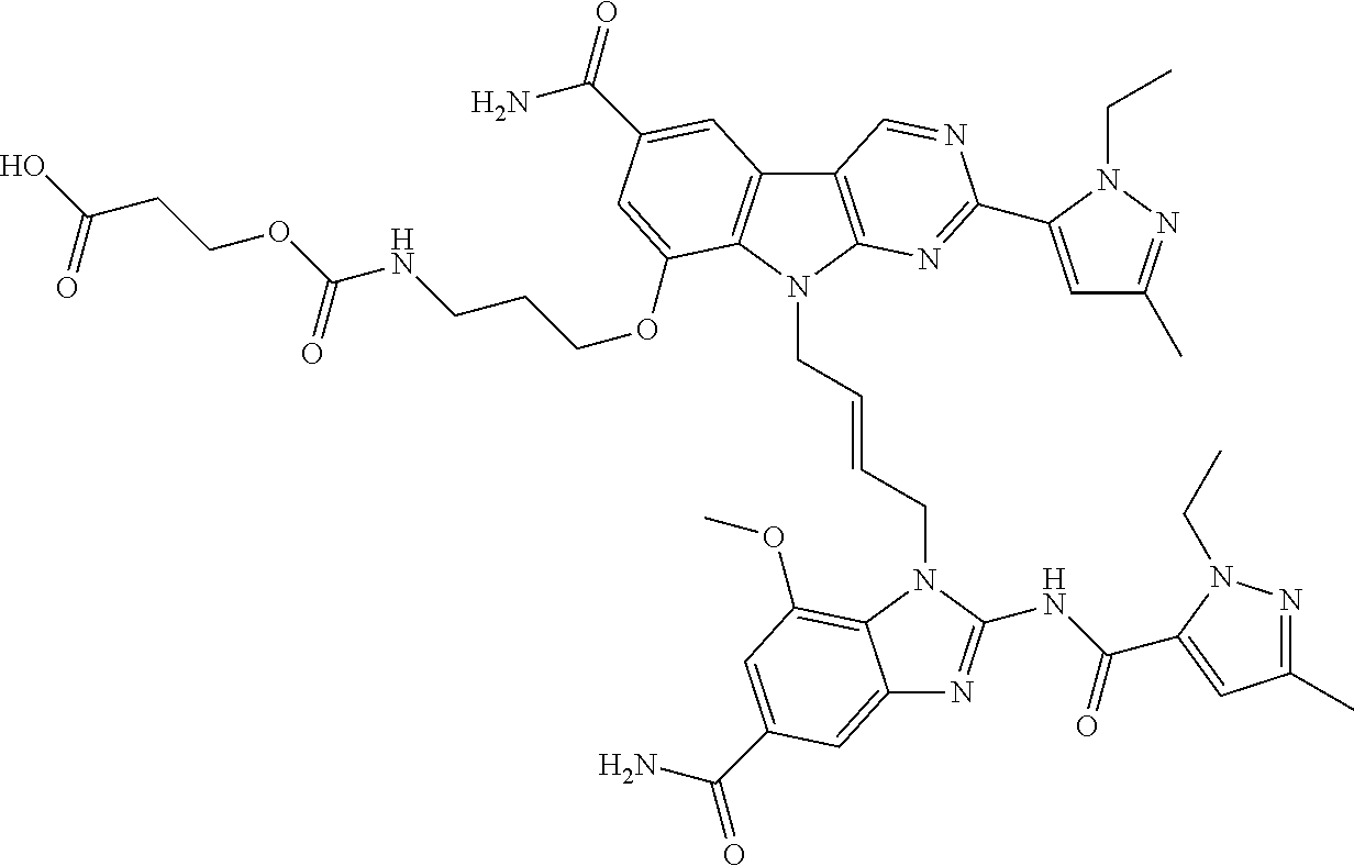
C12=C(N=C(C3=CC(C)=NN3CC)N=C1)N(CC=CCN1C(NC(=O)C3=CC(C)=NN3CC)=NC3=CC(C(N)=O)=CC(OC)=C31)C1=C2C=C(C(=O)N)C=C1OCCCNC(OCCC(O)=O)=O
